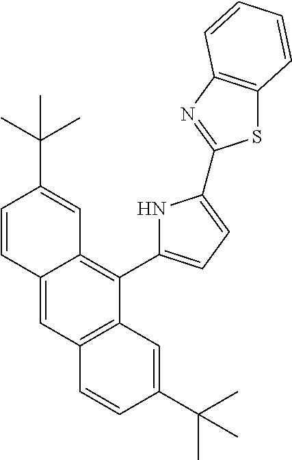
C12=CC3=C(C(C4=CC=C(C5=NC6=C(S5)C=CC=C6)N4)=C1C=C(C(C)(C)C)C=C2)C=C(C(C)(C)C)C=C3
